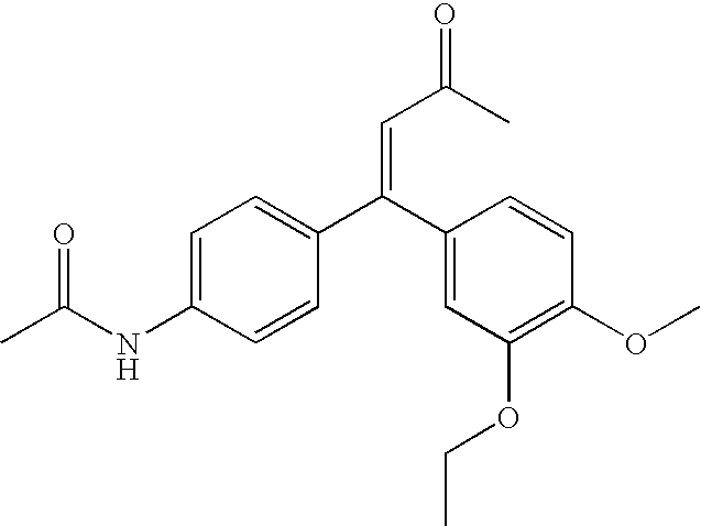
C1=C(C(C2=CC(OCC)=C(OC)C=C2)=CC(C)=O)C=CC(NC(C)=O)=C1
